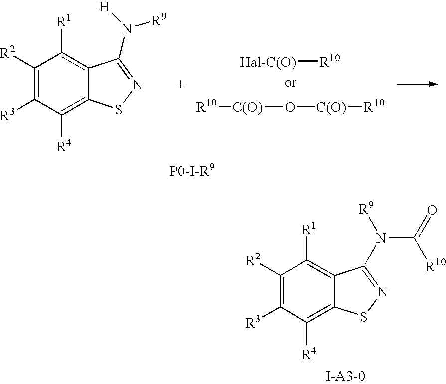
C1([R2])=C([R3])C([R4])=C2C(=C1[R1])C(N([R9])C(=O)[R10])=NS2.C1([R2])=C([R3])C([R4])=C2C(=C1[R1])C(N([H])[R9])=NS2.[Hal-C(O)][R10].[R10][C(O)]O[C(O)][R10].[P0-I-R9]
